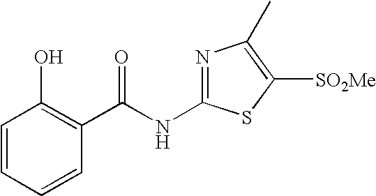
C1=CC=CC(C(NC2=NC(C)=C([SO2Me])S2)=O)=C1O
